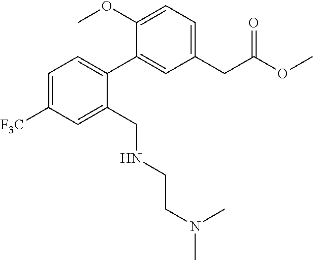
C1=C([F3C])C=C(CNCCN(C)C)C(C2=CC(CC(OC)=O)=CC=C2OC)=C1
